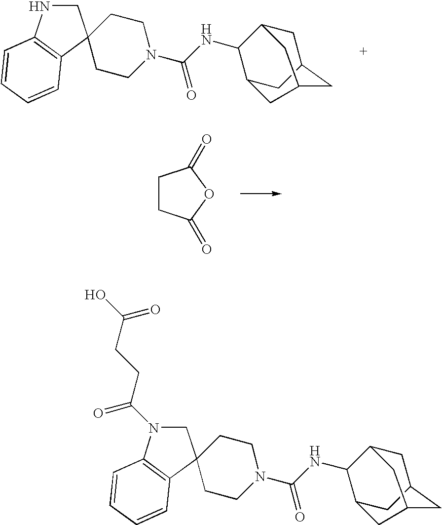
C12CC3CC(CC(C1)C3)C2NC(N1CCC2(CC1)CNC1=C2C=CC=C1)=O.C1CC(=O)OC1=O.C12CC3CC(CC(C1)C3)C2NC(N1CCC2(CC1)CN(C(CCC(O)=O)=O)C1=C2C=CC=C1)=O
